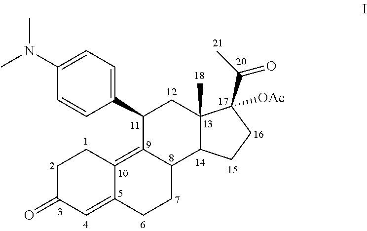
C1C(=O)C=C2C(=C3C(CC2)C2C(C)(CC3C3=CC=C(N(C)C)C=C3)C(C(=O)C)([OAc])CC2)C1
